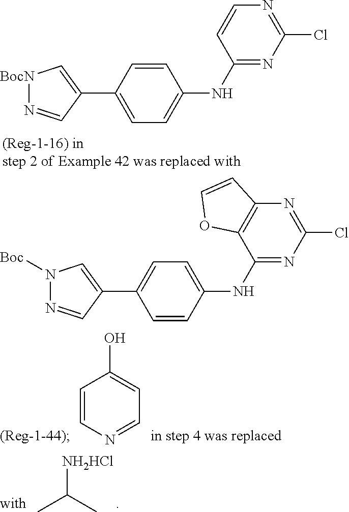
C1=C(C2=C[BocN]N=C2)C=CC(NC2=NC(Cl)=NC=C2)=C1.C1=CC(NC2=NC(Cl)=NC3=C2OC=C3)=CC=C1C1=CN([Boc])N=C1.CC(C)[NH2HCl].C1=CN=CC=C1O
